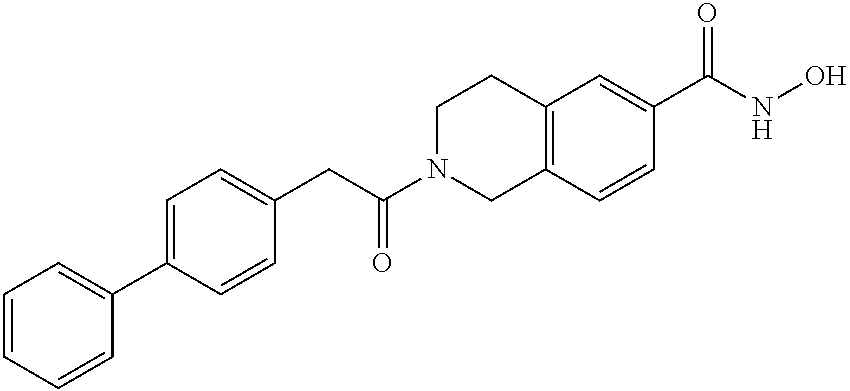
C(C(N1CC2=C(CC1)C=C(C(NO)=O)C=C2)=O)C1=CC=C(C2=CC=CC=C2)C=C1
